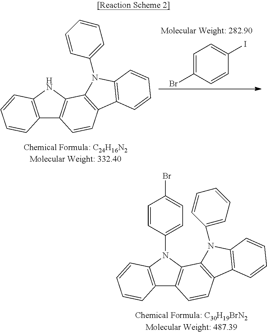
C12=C(N(C3=CC=C(Br)C=C3)C3=C1C=CC1=C3N(C3=CC=CC=C3)C3=C1C=CC=C3)C=CC=C2.C1=C(Br)C=CC(I)=C1.C12=C(NC3=C1C=CC1=C3N(C3=CC=CC=C3)C3=C1C=CC=C3)C=CC=C2
